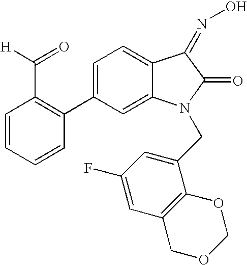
C1=C(C2=C(C([H])=O)C=CC=C2)C=C2C(=C1)C(=NO)C(=O)N2CC1=CC(F)=CC2=C1OCOC2
